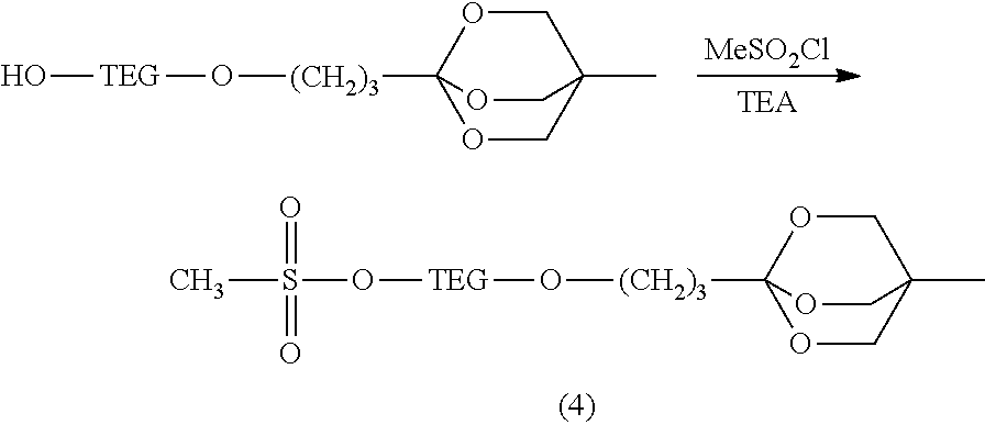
[MeSO2Cl].O[TEG]O[(CH2)3]C12OCC(C)(CO1)CO2.O([TEG]O[(CH2)3]C12OCC(C)(CO1)CO2)S(=O)(=O)C
